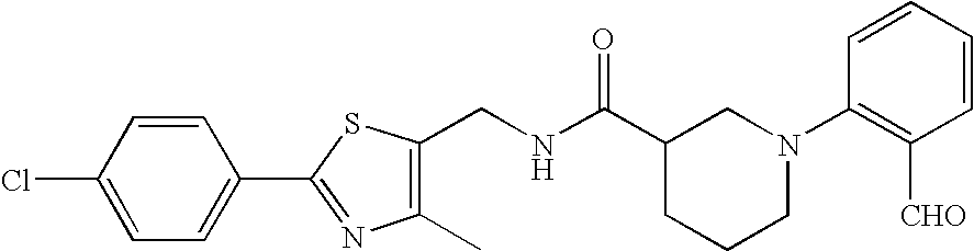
C1=C(Cl)C=CC(C2=NC(C)=C(CNC(C3CCCN(C4=C([CHO])C=CC=C4)C3)=O)S2)=C1
